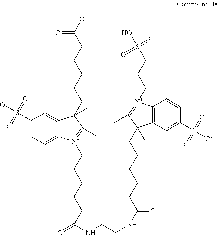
C12=CC(S([O-])(=O)=O)=CC=C1[N+](CCCCCC(=O)NCCNC(=O)CCCCCC1(C)C3=C([N+](CCCS(O)(=O)=O)=C1C)C=CC(S([O-])(=O)=O)=C3)=C(C)C2(C)CCCCCC(OC)=O
